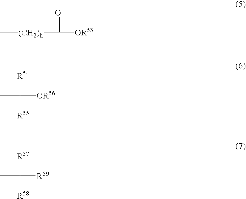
C[(CH2)h]C([OR53])=O.CC([OR56])([R54])[R55].CC([R57])([R58])[R59]
